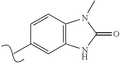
C1=CC2=C(C=C1C)NC(=O)N2C
